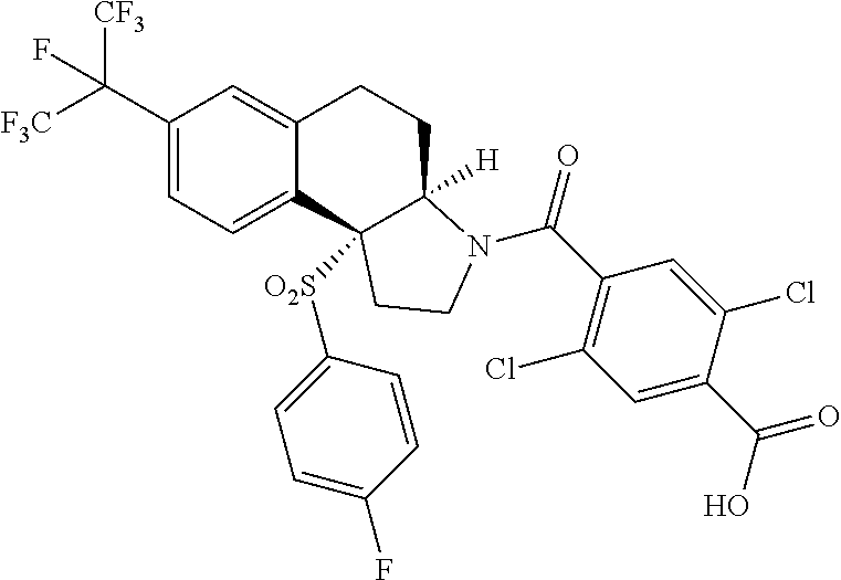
C(C1=CC=C2C(=C1)CCC1([H])C2([O2S]C2=CC=C(F)C=C2)CCN1C(=O)C1=C(Cl)C=C(C(=O)O)C(Cl)=C1)([F3C])([CF3])F
